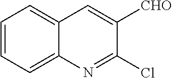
C12=CC=CC=C1N=C(Cl)C([CHO])=C2
